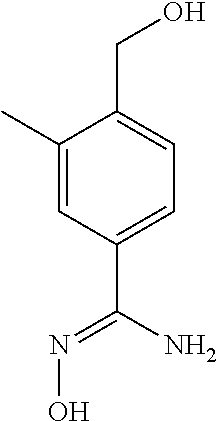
C1(C)=CC(C(N)=NO)=CC=C1CO
